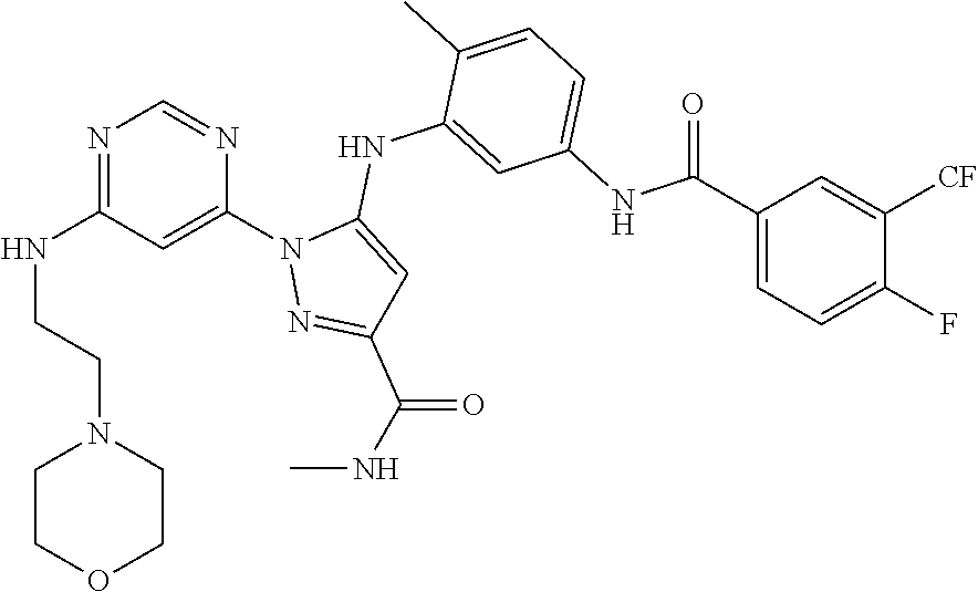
N1=C(NCCN2CCOCC2)C=C(N2N=C(C(NC)=O)C=C2NC2=CC(NC(C3=CC=C(F)C([CF])=C3)=O)=CC=C2C)N=C1
